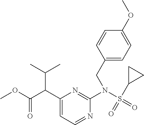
O=S(N(C1=NC(C(C(C)C)C(OC)=O)=CC=N1)CC1=CC=C(OC)C=C1)(=O)C1CC1
